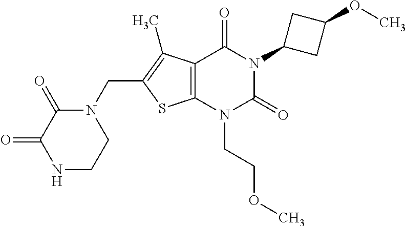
C12=C(N(CCOC)C(=O)N(C3CC(OC)C3)C1=O)SC(CN1C(=O)C(=O)NCC1)=C2C
